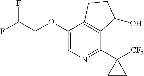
C1(OCC(F)F)=CN=C(C2([CF3])CC2)C2=C1CCC2O
